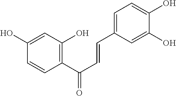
C1(O)=CC(O)=C(C(C=CC2=CC=C(O)C(O)=C2)=O)C=C1
